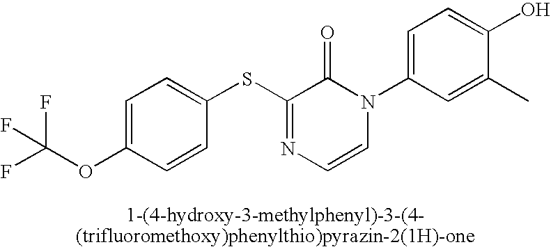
S(C1=NC=CN(C2=CC=C(O)C(C)=C2)C1=O)C1=CC=C(OC(F)(F)F)C=C1
